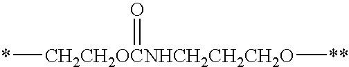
*[CH2CH2OCNHCH2CH2CH2O]([**])=O
